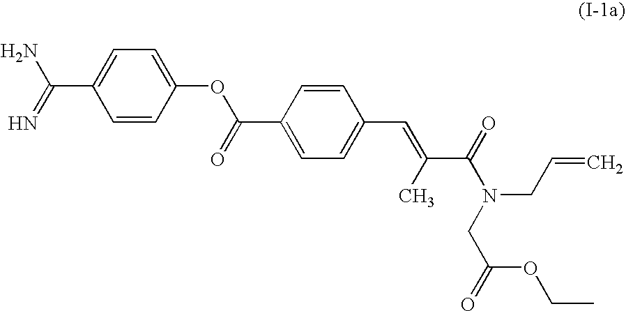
C1(OC(C2=CC=C(C=C(C)C(N(CC=C)CC(=O)OCC)=O)C=C2)=O)=CC=C(C(=N)N)C=C1
